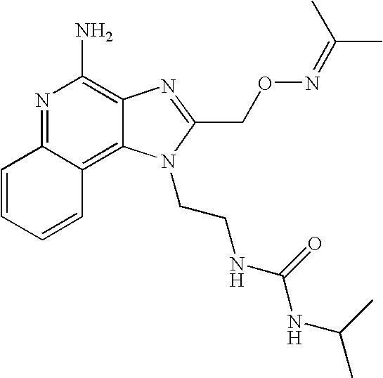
N1=C2C(=C3C(=C1N)N=C(CON=C(C)C)N3CCNC(NC(C)C)=O)C=CC=C2
